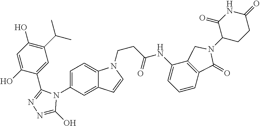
C1=C(O)C(C2=NN=C(O)N2C2=CC=C3C(=C2)C=CN3CCC(NC2=CC=CC3=C2CN(C2CCC(=O)NC2=O)C3=O)=O)=CC(C(C)C)=C1O
